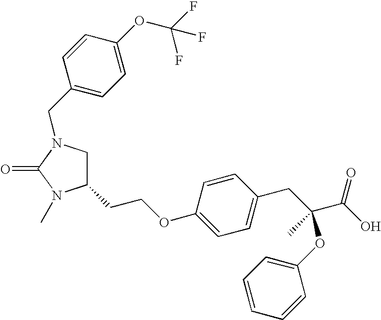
C1(CCOC2=CC=C(CC(C(O)=O)(OC3=CC=CC=C3)C)C=C2)CN(CC2=CC=C(OC(F)(F)F)C=C2)C(=O)N1C
